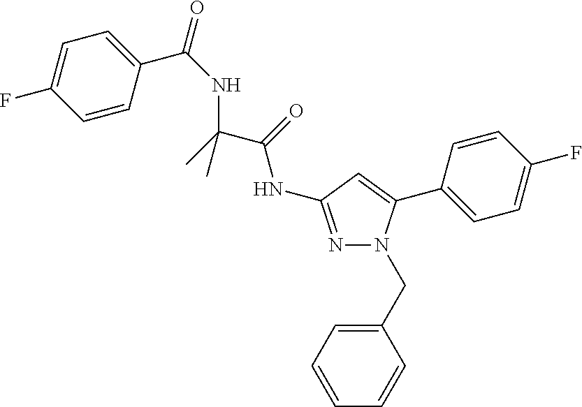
N1=C(NC(C(C)(C)NC(=O)C2=CC=C(F)C=C2)=O)C=C(C2=CC=C(F)C=C2)N1CC1=CC=CC=C1
